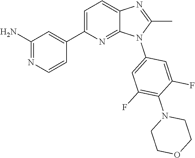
C1(C)=NC2=CC=C(C3=CC(N)=NC=C3)N=C2N1C1=CC(F)=C(N2CCOCC2)C(F)=C1
